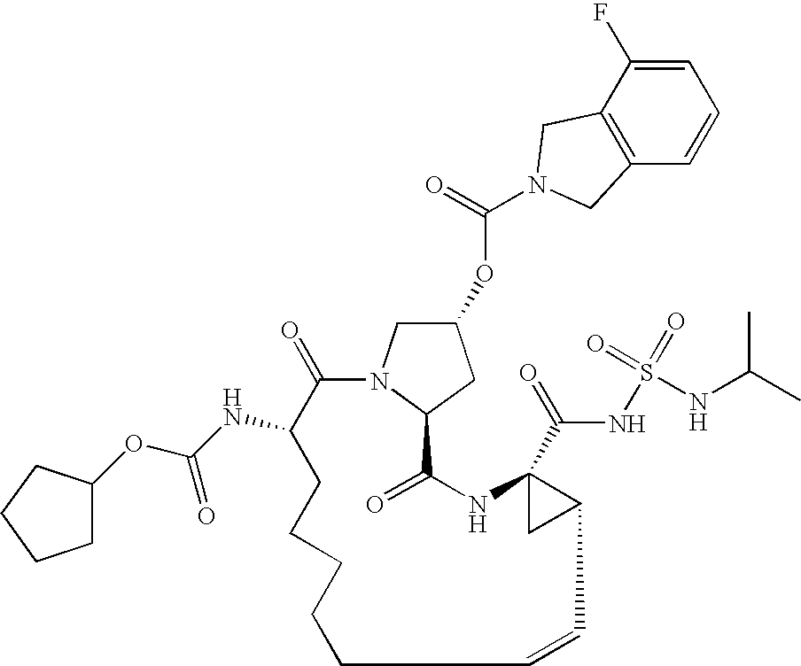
C1=C(F)C2=C(C=C1)CN(C(=O)OC1CN3C(C1)C(=O)NC1(C(=O)NS(=O)(=O)NC(C)C)CC1C=CCCCCCC(NC(OC1CCCC1)=O)C3=O)C2
